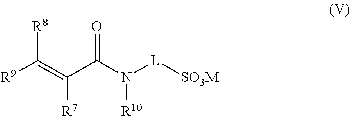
[R9]C(=C(C(N([L][SO3M])[R10])=O)[R7])[R8]
